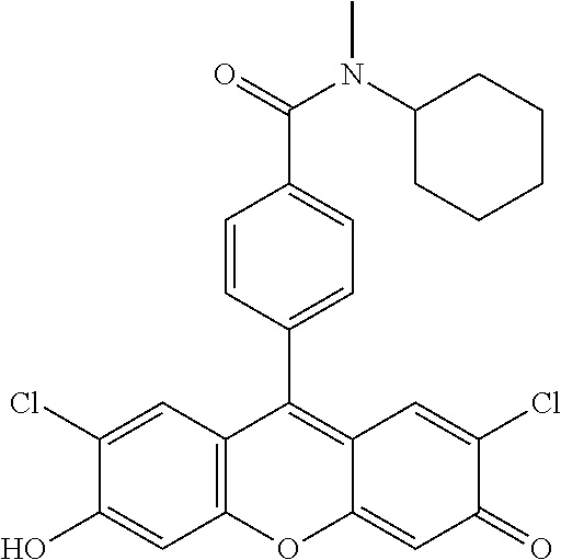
C12=C(C=C(Cl)C(O)=C1)C(C1=CC=C(C(=O)N(C3CCCCC3)C)C=C1)=C1C(=CC(=O)C(Cl)=C1)O2
